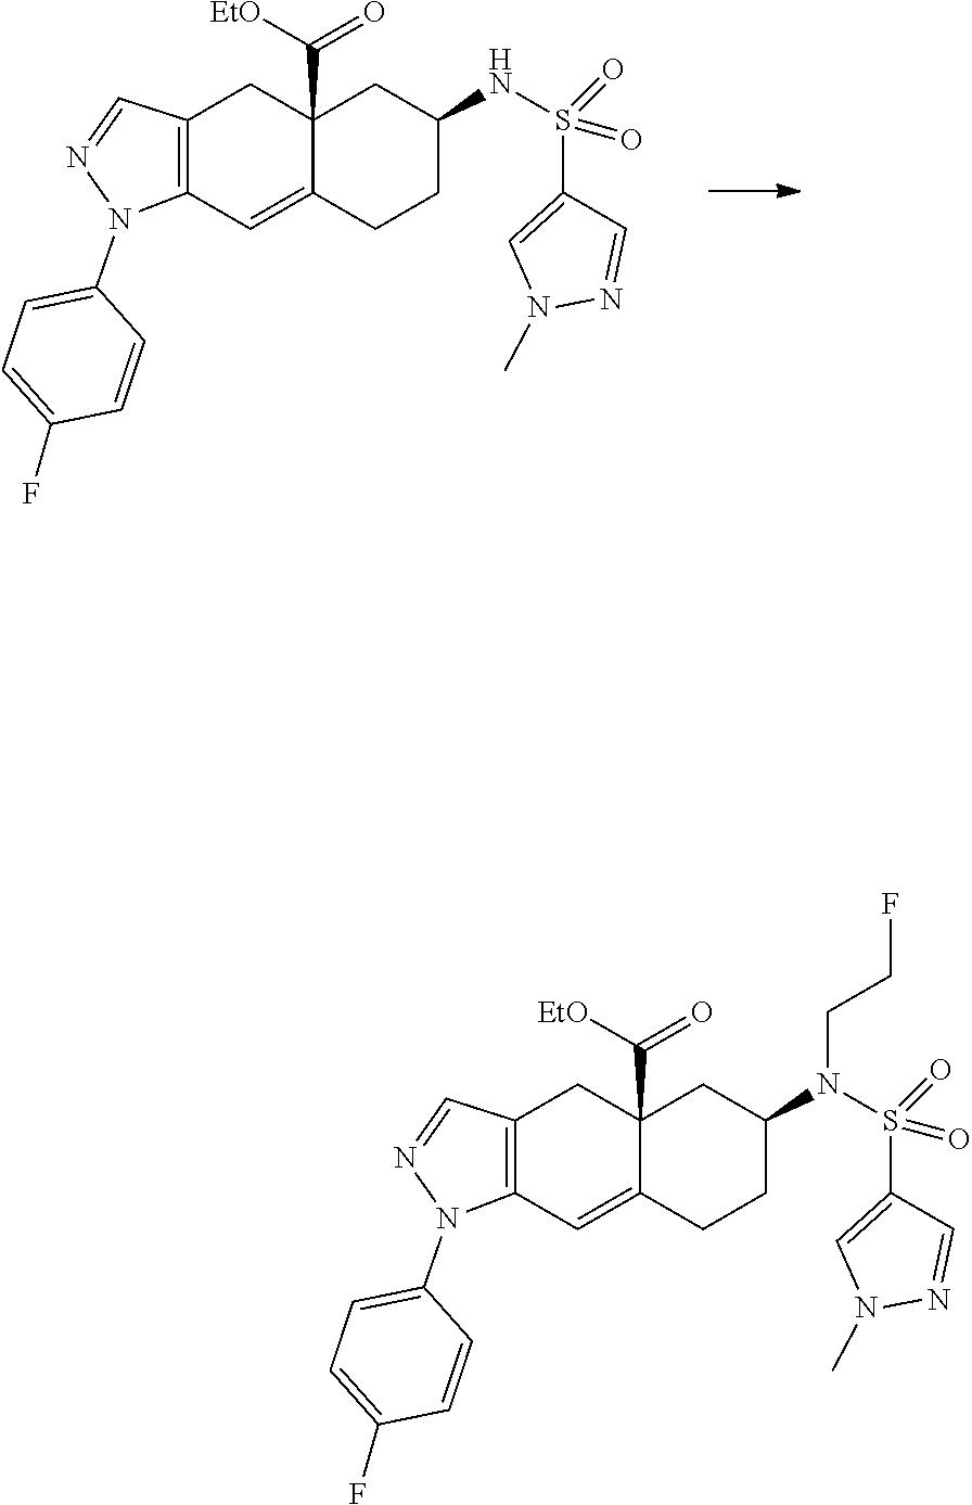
N1(C)N=CC(S(NC2CC3(C(=O)[EtO])CC4=C(C=C3CC2)N(C2=CC=C(F)C=C2)N=C4)(=O)=O)=C1.N1(C)N=CC(S(N(C2CC3(C(=O)[EtO])CC4=C(C=C3CC2)N(C2=CC=C(F)C=C2)N=C4)CCF)(=O)=O)=C1
